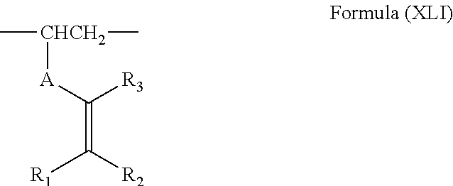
[CHCH2]([A]C([R3])=C([R2])[R1])(C)C
